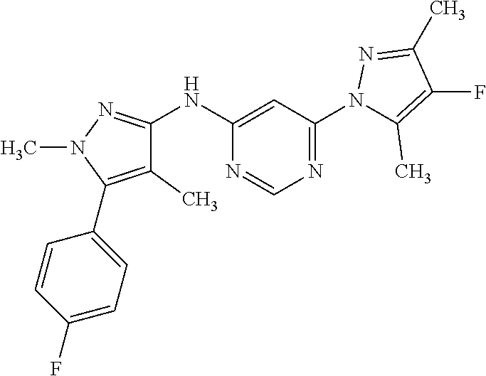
C1=CC(F)=CC=C1C1=C(C)C(NC2=CC(N3C(C)=C(F)C(C)=N3)=NC=N2)=NN1C
